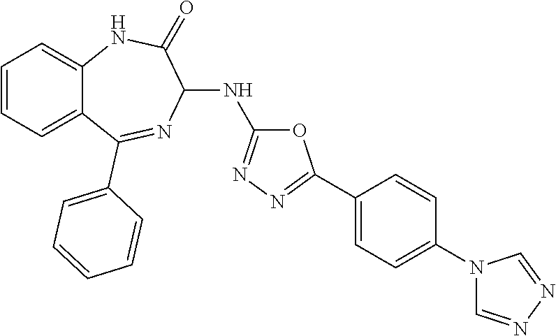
C1(NC2=NN=C(C3=CC=C(N4C=NN=C4)C=C3)O2)C(=O)NC2=CC=CC=C2C(C2=CC=CC=C2)=N1
